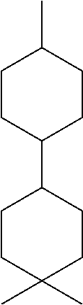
C1CC(C)(C)CCC1C1CCC(C)CC1
